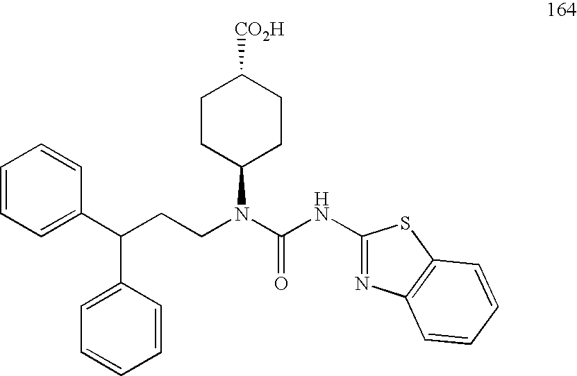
C1=CC=C(C(C2=CC=CC=C2)CCN(C(NC2=NC3=C(S2)C=CC=C3)=O)C2CCC([CO2H])CC2)C=C1
